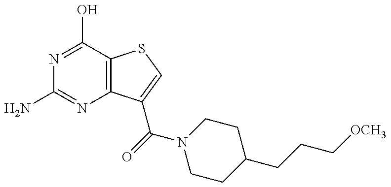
NC1=NC2=C(C(O)=N1)SC=C2C(=O)N1CCC(CCC[OCH3])CC1
